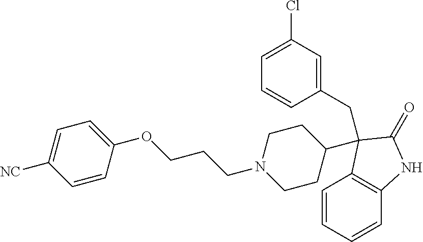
C1=CC=CC2=C1C(C1CCN(CCCOC3=CC=C([NC])C=C3)CC1)(CC1=CC(Cl)=CC=C1)C(=O)N2
